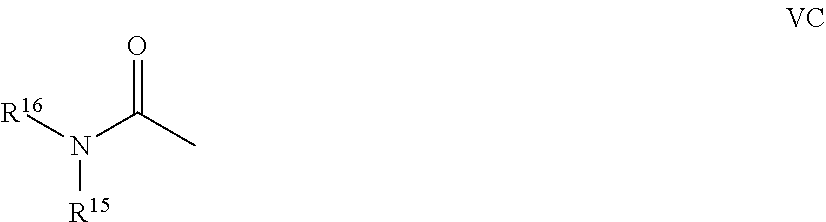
N([R15])([R16])C(C)=O
